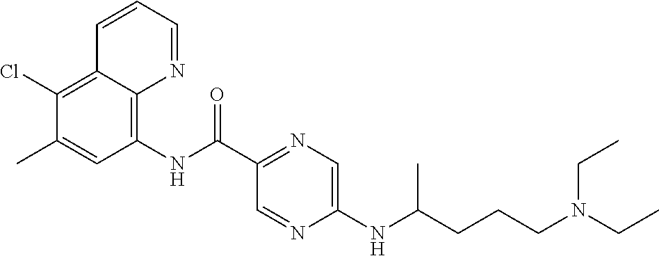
C12=C(Cl)C(C)=CC(NC(C3=NC=C(NC(CCCN(CC)CC)C)N=C3)=O)=C1N=CC=C2
